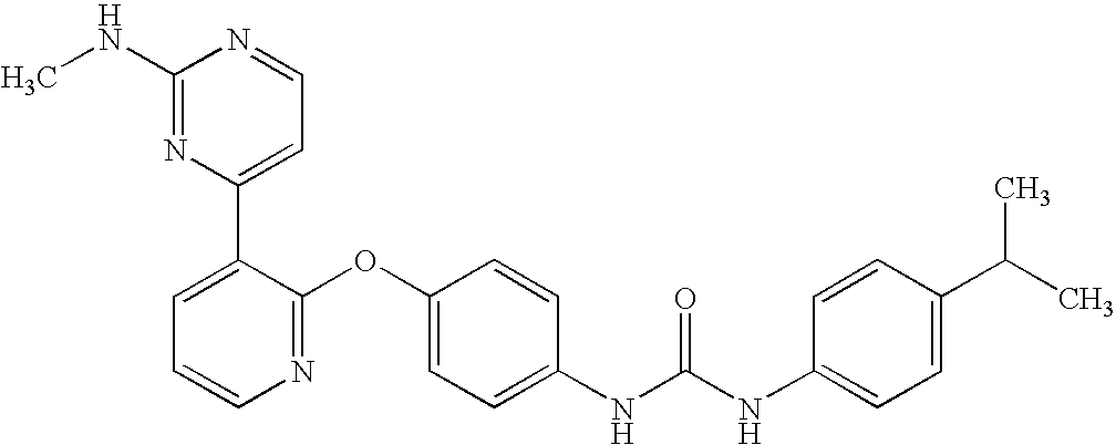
C1(NC)=NC(C2=CC=CN=C2OC2=CC=C(NC(NC3=CC=C(C(C)C)C=C3)=O)C=C2)=CC=N1
